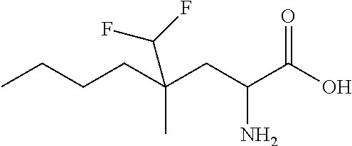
CCCCC(CC(C(O)=O)N)(C)C(F)F
